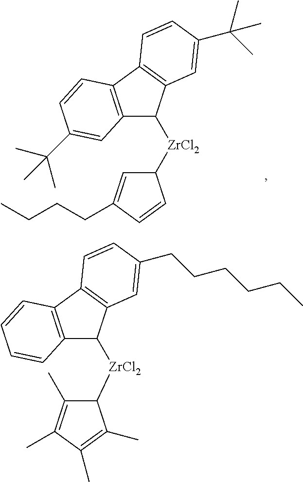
C12=C(C3=C(C1[ZrCl2]C1C=C(CCCC)C=C1)C=C(C(C)(C)C)C=C3)C=CC(C(C)(C)C)=C2.C12=C(C3=C(C1[ZrCl2]C1C(C)=C(C)C(C)=C1C)C=C(CCCCCC)C=C3)C=CC=C2
